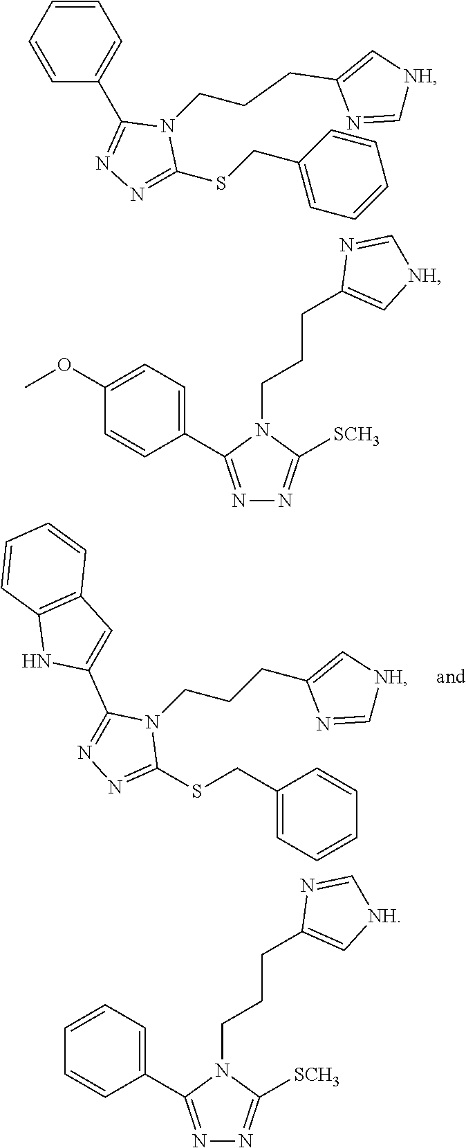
C1(CSC2=NN=C(C3=CC4=C(N3)C=CC=C4)N2CCCC2=C[NH]C=N2)=CC=CC=C1.C1=CC=CC(C2=NN=C(SCC3=CC=CC=C3)N2CCCC2=C[NH]C=N2)=C1.C1(C2=NN=C([SCH3])N2CCCC2=C[NH]C=N2)=CC=C(OC)C=C1.C1(C2=NN=C([SCH3])N2CCCC2=C[NH]C=N2)=CC=CC=C1
